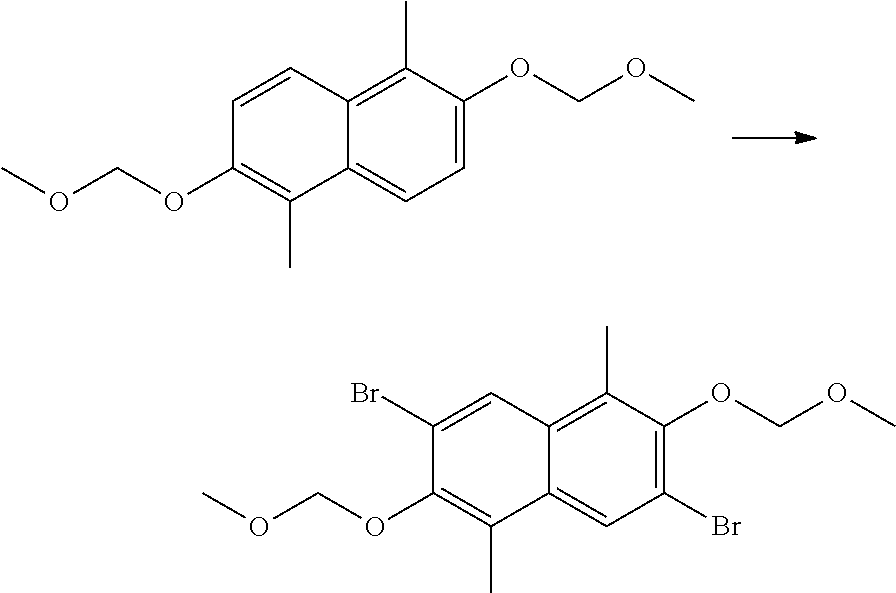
C1=C(OCOC)C(C)=C2C(=C1)C(C)=C(OCOC)C=C2.C1(Br)=C(OCOC)C(C)=C2C(=C1)C(C)=C(OCOC)C(Br)=C2
